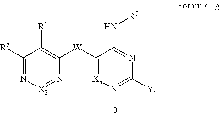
C1([R2])=N[X3]=NC([W]C2=[X5]N([D])=C([Y])N=C2N[R7])=C1[R1]
